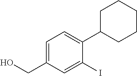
C1C(C2=CC=C(CO)C=C2I)CCCC1
